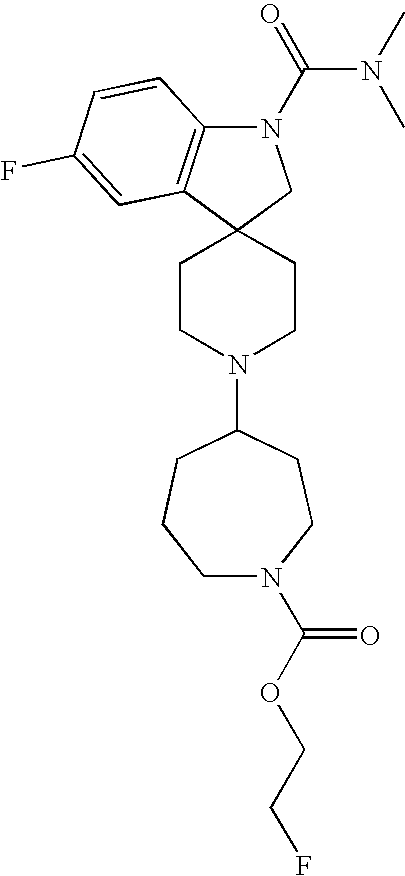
C1CN(C2CCCN(C(OCCF)=O)CC2)CCC12CN(C(=O)N(C)C)C1=C2C=C(F)C=C1
